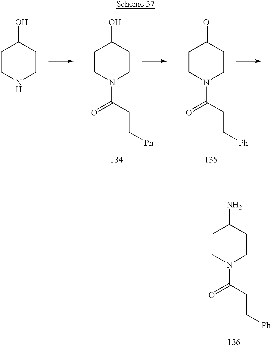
C1CNCCC1O.C1CN(C(=O)CC[Ph])CCC1O.C1CN(C(=O)CC[Ph])CCC1=O.C1CN(C(=O)CC[Ph])CCC1N
